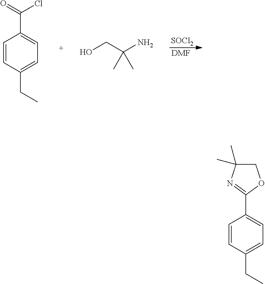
[SOCl2].[DMF].C1=CC(CC)=CC=C1C(=O)Cl.OCC(N)(C)C.C1=CC(CC)=CC=C1C1=NC(C)(C)CO1
